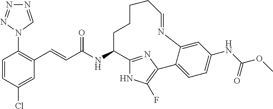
C1=CC(Cl)=CC(C=CC(NC2C3=NC(=C(F)N3)C3=CC=C(NC(OC)=O)C=C3N=CCCCC2)=O)=C1N1C=NN=N1
